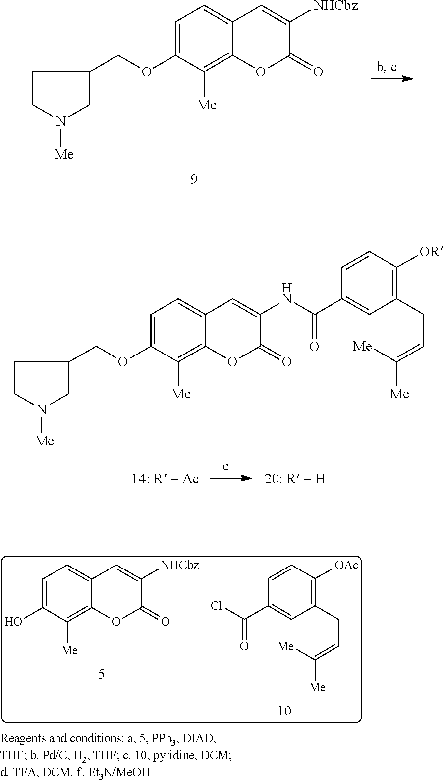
C1=C(OCC2CCN([Me])C2)C([Me])=C2C(=C1)C=C([NHCbz])C(=O)O2.C1=C(OCC2CCN([Me])C2)C([Me])=C2C(=C1)C=C(NC(C1=CC(CC=C([Me])[Me])=C([OR])C=C1)=O)C(=O)O2.C1=C(O)C([Me])=C2C(=C1)C=C([NHCbz])C(=O)O2.ClC(C1=CC(CC=C([Me])[Me])=C([OAc])C=C1)=O
